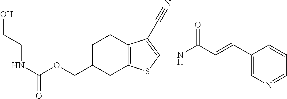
N(C(OCC1CC2=C(CC1)C(C#N)=C(NC(C=CC1=CN=CC=C1)=O)S2)=O)CCO
